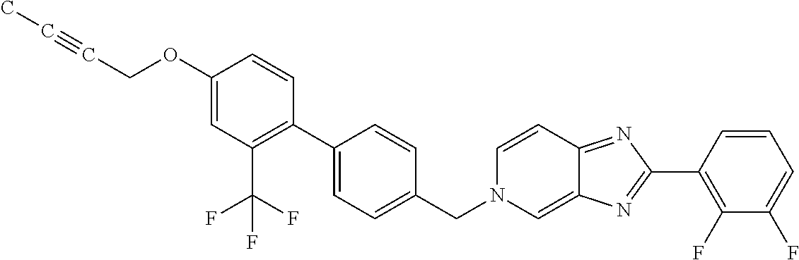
C1(OCC#CC)=CC(C(F)(F)F)=C(C2=CC=C(CN3C=C4C(=NC(C5=C(F)C(F)=CC=C5)=N4)C=C3)C=C2)C=C1
